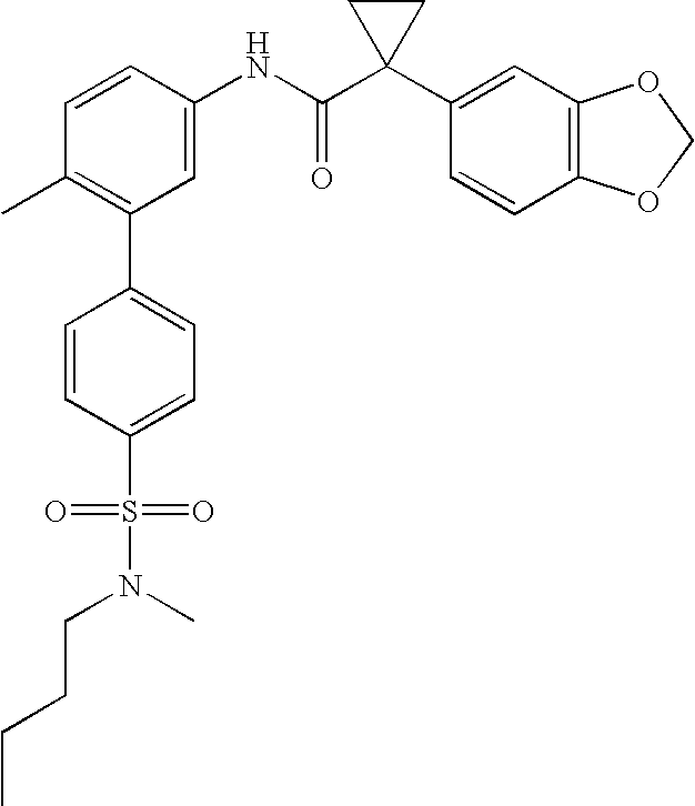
C1=CC(NC(C2(C3=CC4=C(C=C3)OCO4)CC2)=O)=CC(C2=CC=C(S(=O)(=O)N(C)CCCC)C=C2)=C1C
